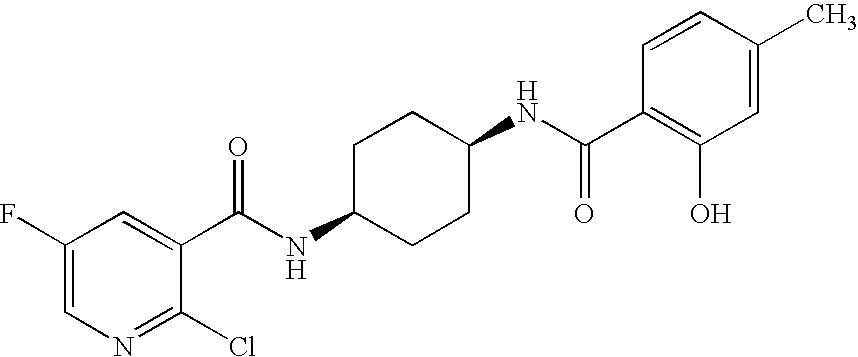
C1(F)=CN=C(Cl)C(C(NC2CCC(NC(C3=C(O)C=C(C)C=C3)=O)CC2)=O)=C1
